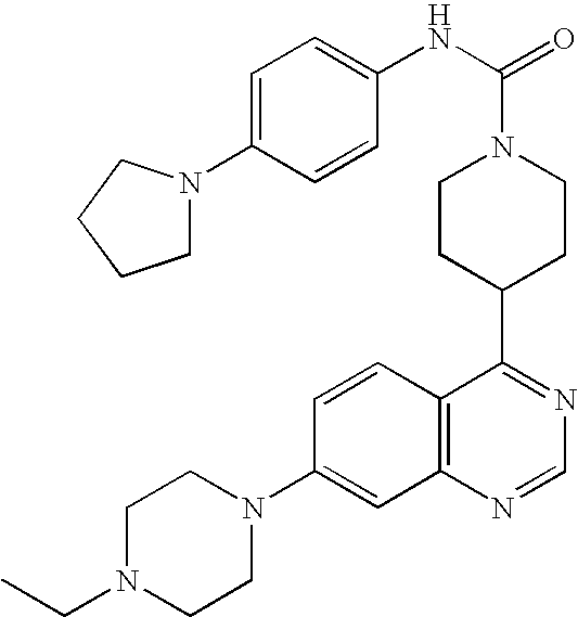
C1=CC2=C(C=C1N1CCN(CC)CC1)N=CN=C2C1CCN(C(NC2=CC=C(N3CCCC3)C=C2)=O)CC1
